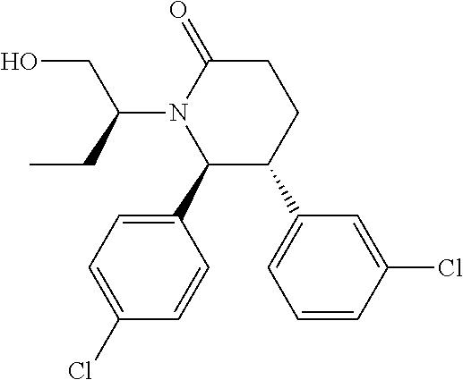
C1C(=O)N(C(CC)CO)C(C2=CC=C(Cl)C=C2)C(C2=CC=CC(Cl)=C2)C1
